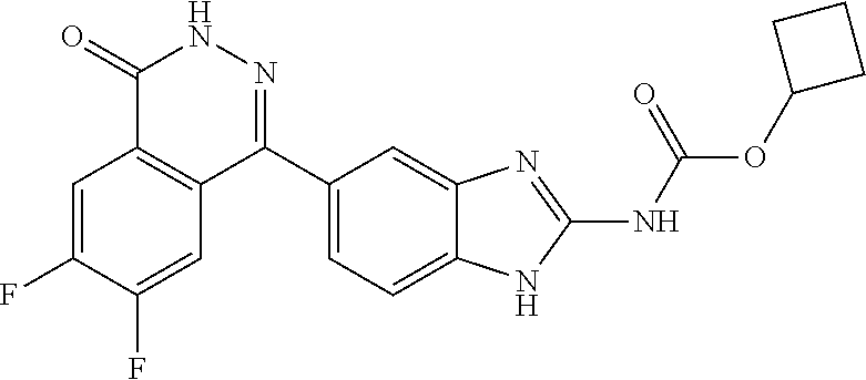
O(C1CCC1)C(=O)NC1=NC2=CC(C3=NNC(=O)C4=C3C=C(F)C(F)=C4)=CC=C2N1
